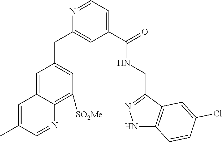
N1=CC=C(C(NCC2=NNC3=C2C=C(Cl)C=C3)=O)C=C1CC1=CC([SO2Me])=C2C(=C1)C=C(C)C=N2
